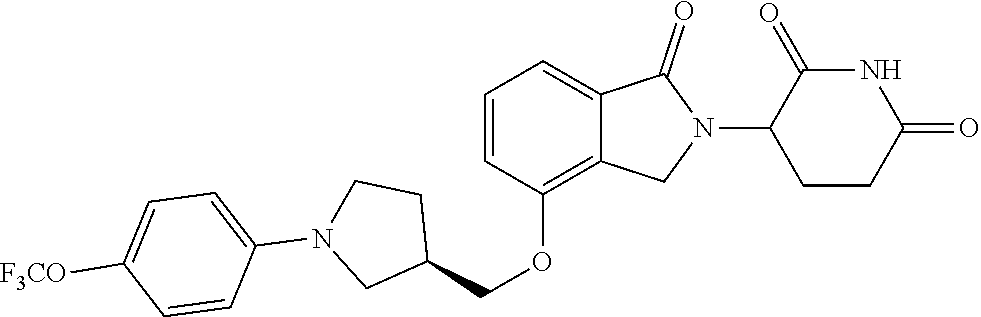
C1(OCC2CCN(C3=CC=C([F3CO])C=C3)C2)=C2C(=CC=C1)C(=O)N(C1CCC(=O)NC1=O)C2
